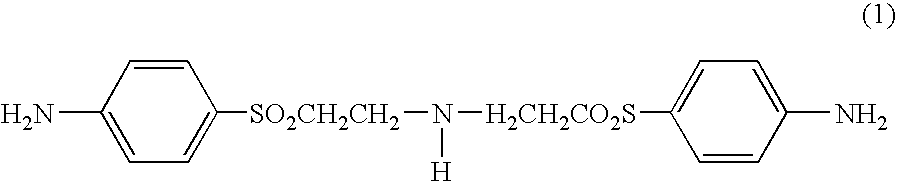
C1=C([SO2CH2CH2]N([H])[H2CH2CO2S]C2=CC=C(N)C=C2)C=CC(N)=C1
